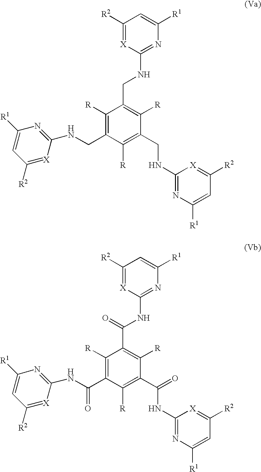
C1([R2])=[X]C(NCC2=C([R])C(CNC3=NC([R1])=CC([R2])=[X]3)=C([R])C(CNC3=NC([R1])=CC([R2])=[X]3)=C2[R])=NC([R1])=C1.C1([R2])=[X]C(NC(C2=C([R])C(C(NC3=NC([R1])=CC([R2])=[X]3)=O)=C([R])C(C(NC3=NC([R1])=CC([R2])=[X]3)=O)=C2[R])=O)=NC([R1])=C1
